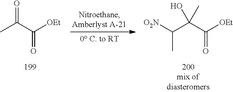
CC(C([OEt])=O)=O.C(C(C([OEt])=O)(O)C)([O2N])C
